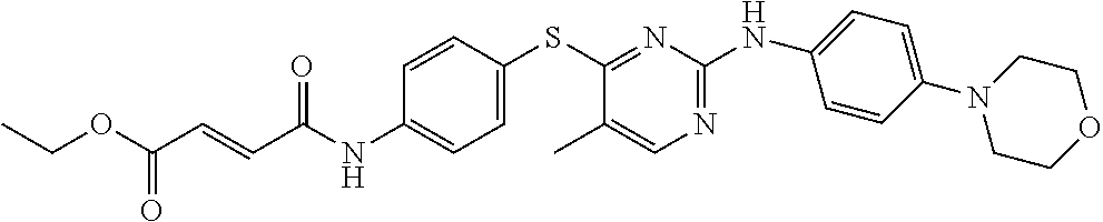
C1(NC(C=CC(OCC)=O)=O)=CC=C(SC2=NC(NC3=CC=C(N4CCOCC4)C=C3)=NC=C2C)C=C1
